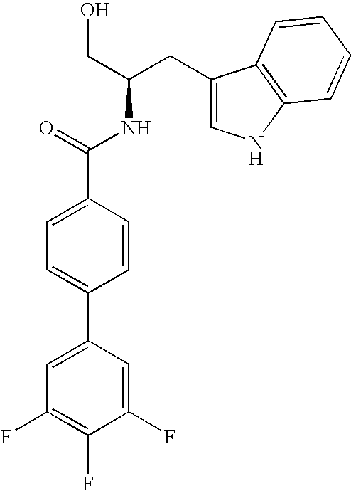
C1=C(C2=CC(F)=C(F)C(F)=C2)C=CC(C(=O)NC(CO)CC2=CNC3=C2C=CC=C3)=C1
